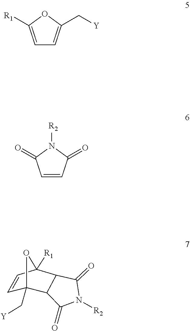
C1=C([R1])OC(C[Y])=C1.C1=CC(=O)N([R2])C1=O.[Y]CC12C=CC([R1])(O1)C1C2C(=O)N([R2])C1=O
